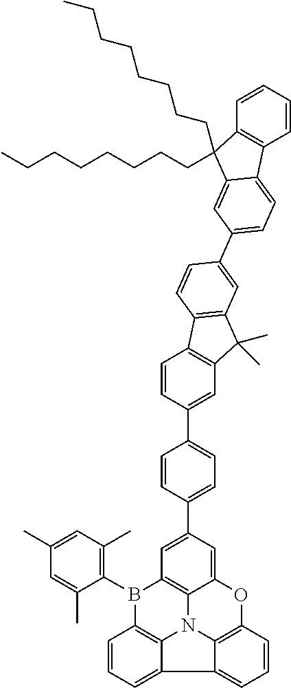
C1=CC=CC2=C1C(CCCCCCCC)(CCCCCCCC)C1=CC(C3=CC4=C(C=C3)C3=C(C4(C)C)C=C(C4=CC=C(C5=CC6=C7C(=C5)OC5=C8N7C7=C(B6C6=C(C)C=C(C)C=C6C)C=CC=C7C8=CC=C5)C=C4)C=C3)=CC=C21
